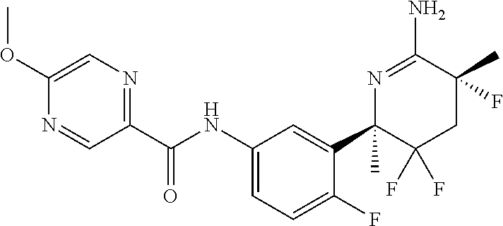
C1(OC)=CN=C(C(NC2=CC=C(F)C(C3(C)C(F)(F)CC(C)(F)C(N)=N3)=C2)=O)C=N1
